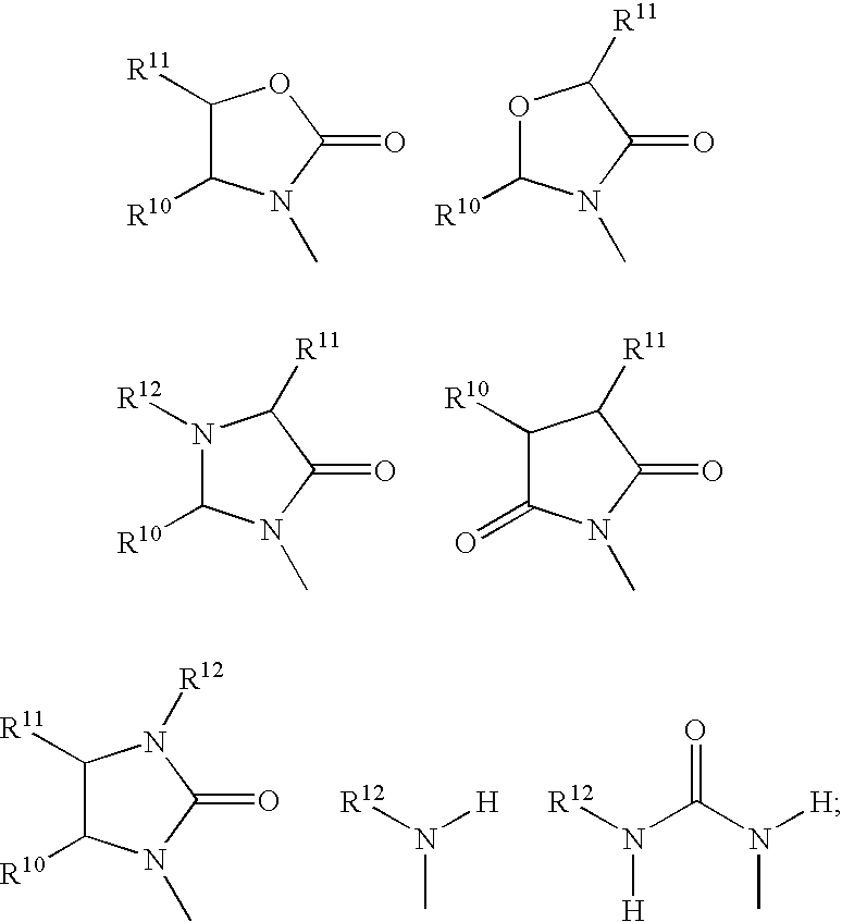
C1([R11])C([R10])N(C)C(=O)O1.O1C([R10])N(C)C(=O)C1[R11].N1([R12])C([R10])N(C)C(=O)C1[R11].C1([R10])C(=O)N(C)C(=O)C1[R11].C1([R11])C([R10])N(C)C(=O)N1[R12].[R12]N([H])C.[R12]N(C(N([H])C)=O)[H]
